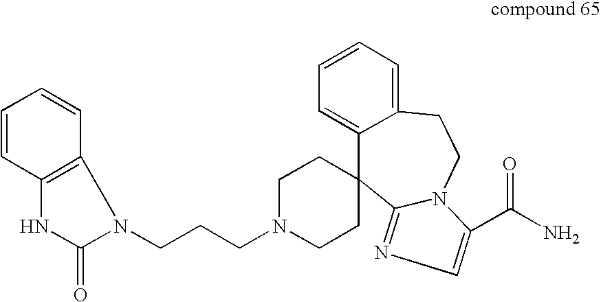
C1=CC=C2C(=C1)C1(CCN(CCCN3C4=C(NC3=O)C=CC=C4)CC1)C1=NC=C(C(=O)N)N1CC2
